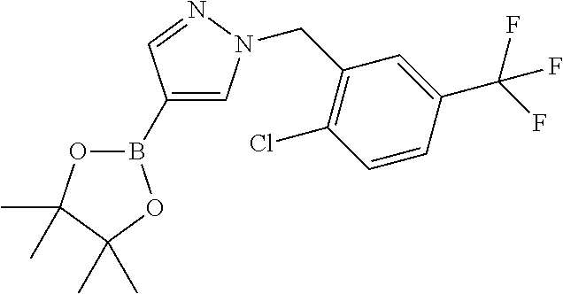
O1B(C2=CN(CC3=C(Cl)C=CC(C(F)(F)F)=C3)N=C2)OC(C)(C)C1(C)C
